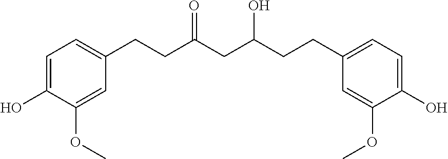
C1=C(O)C(OC)=CC(CCC(CC(CCC2=CC=C(O)C(OC)=C2)O)=O)=C1
